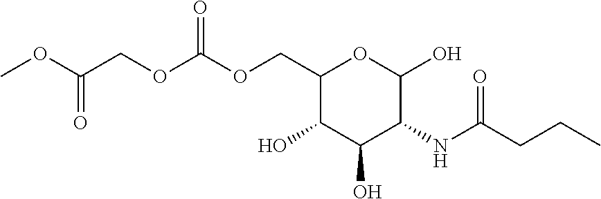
O(CC1C(O)C(O)C(NC(CCC)=O)C(O)O1)C(=O)OCC(OC)=O
